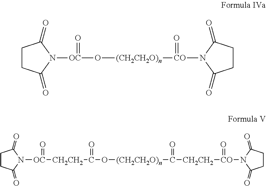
C1CC(=O)N([CO]([(CH2CH2O)n]O[OC](N2C(=O)CCC2=O)=O)=O)C1=O.C1CC(=O)N([OC](=O)[CH2CH2]C(=O)O[(CH2CH2O)n]C(=O)[CH2CH2][CO](=O)N2C(=O)CCC2=O)C1=O
